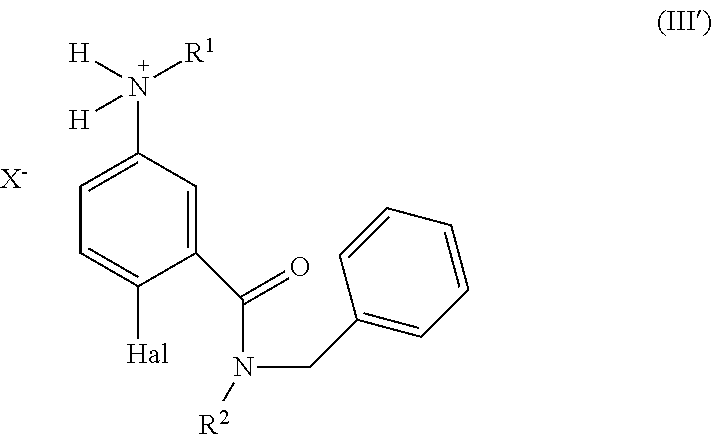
C1(C(N(CC2=CC=CC=C2)[R2])=O)=CC(N([H])([R1])[H])=CC=C1[Hal].[X-]
